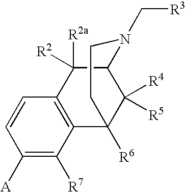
C1([A])=C([R7])C2=C(C=C1)C([R2a])([R2])C1C([R4])([R5])C2([R6])CCN1C[R3]
